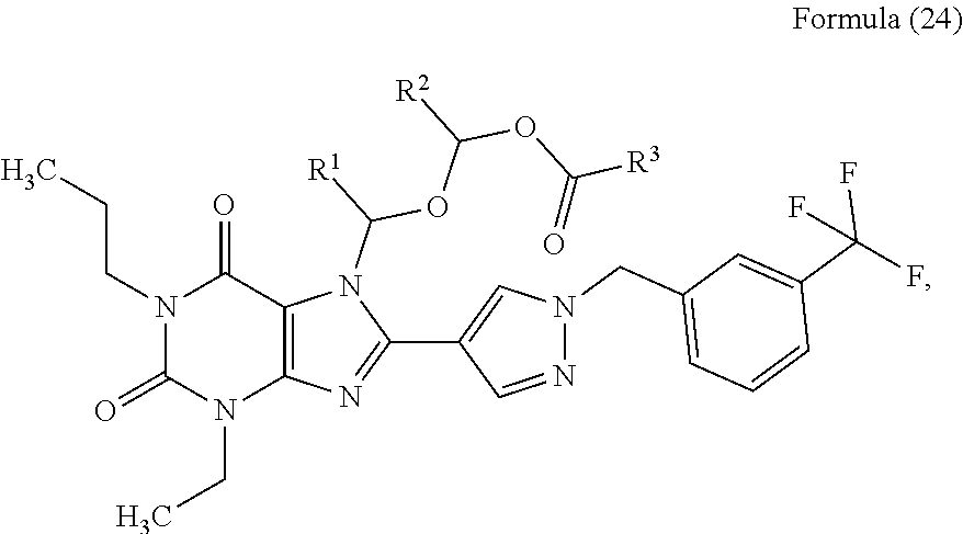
N1(CCC)C(=O)N(CC)C2=C(C1=O)N(C(OC(OC(=O)[R3])[R2])[R1])C(C1=CN(CC3=CC=CC(C(F)(F)F)=C3)N=C1)=N2
